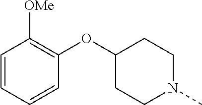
C1=CC=CC(OC2CCN(C)CC2)=C1[OMe]
